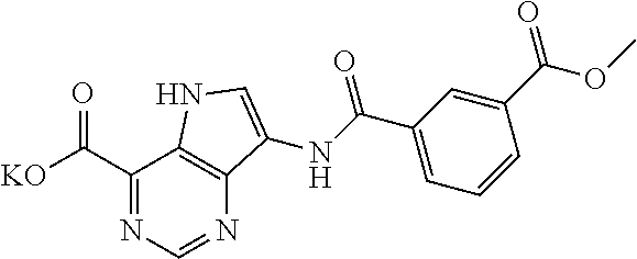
C1(C([KO])=O)=NC=NC2=C1NC=C2NC(C1=CC=CC(C(OC)=O)=C1)=O
